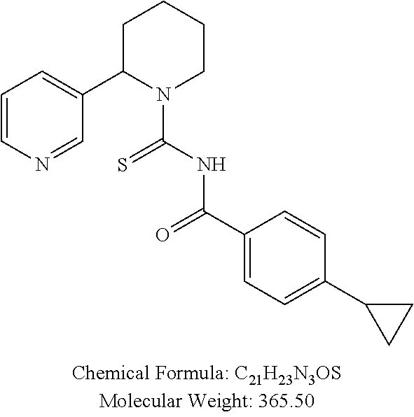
C1=CN=CC(C2N(C(NC(C3=CC=C(C4CC4)C=C3)=O)=S)CCCC2)=C1
